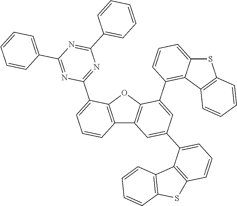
C12=C(OC3=C1C=C(C1=CC=CC4=C1C1=C(S4)C=CC=C1)C=C3C1=C3C(=CC=C1)SC1=C3C=CC=C1)C(C1=NC(C3=CC=CC=C3)=NC(C3=CC=CC=C3)=N1)=CC=C2
